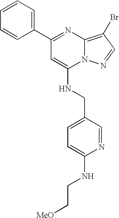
C1(C2=CC=CC=C2)=NC2=C(Br)C=NN2C(NCC2=CC=C(NCC[MeO])N=C2)=C1
